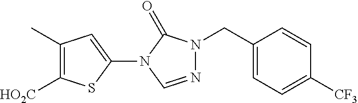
C1(C)=C([HO2C])SC(N2C=NN(CC3=CC=C([CF3])C=C3)C2=O)=C1
